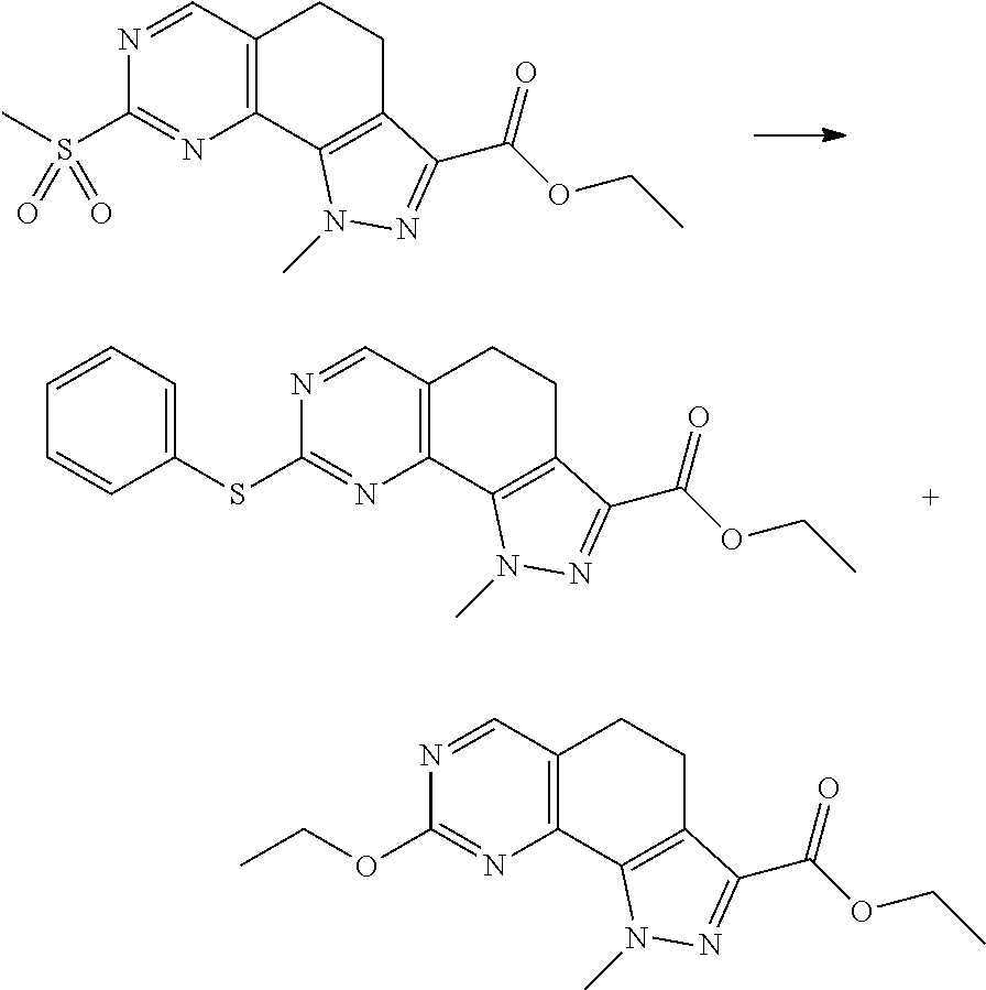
C12=C(C=NC(S(C)(=O)=O)=N1)CCC1=C2N(C)N=C1C(OCC)=O.C12=C(C=NC(SC3=CC=CC=C3)=N1)CCC1=C2N(C)N=C1C(OCC)=O.C12=C(C=NC(OCC)=N1)CCC1=C2N(C)N=C1C(OCC)=O
